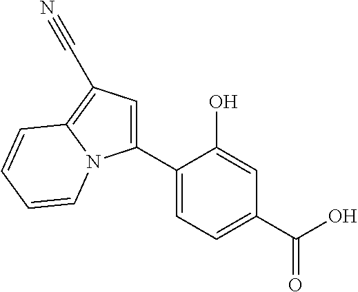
C1(C2=CC=C(C(O)=O)C=C2O)=CC(C#N)=C2N1C=CC=C2
